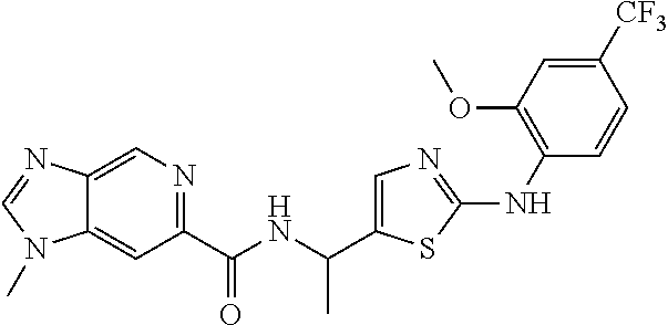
C1(C(NC(C)C2=CN=C(NC3=C(OC)C=C([CF3])C=C3)S2)=O)=NC=C2C(=C1)N(C)C=N2
